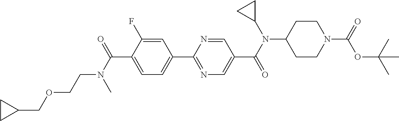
C1(C(N(C)CCOCC2CC2)=O)=CC=C(C2=NC=C(C(N(C3CC3)C3CCN(C(=O)OC(C)(C)C)CC3)=O)C=N2)C=C1F
